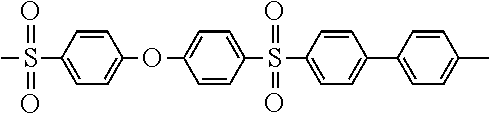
C1=C(S(=O)(=O)C)C=CC(OC2=CC=C(S(C3=CC=C(C4=CC=C(C)C=C4)C=C3)(=O)=O)C=C2)=C1
